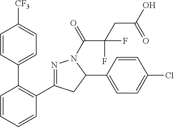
C1=CC(C2=C(C3=NN(C(=O)C(CC(O)=O)(F)F)C(C4=CC=C(Cl)C=C4)C3)C=CC=C2)=CC=C1[CF3]
